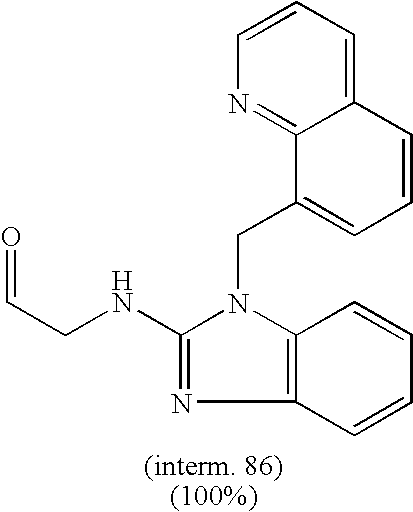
C12=CC=CN=C1C(CN1C(NCC=O)=NC3=C1C=CC=C3)=CC=C2
